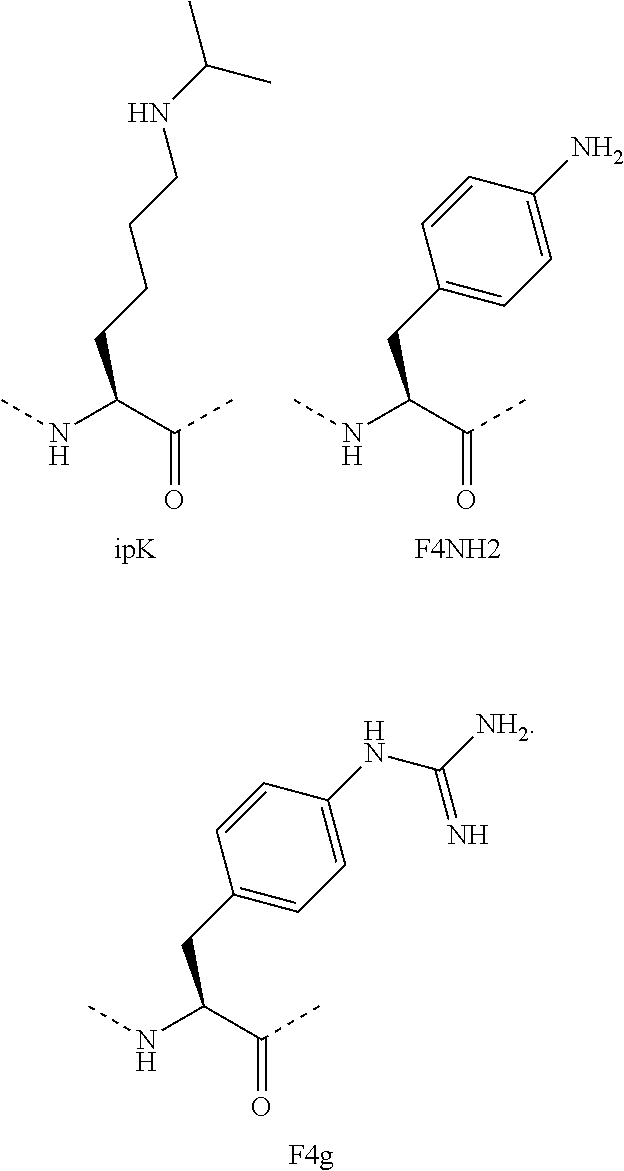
CNC(C(C)=O)CC1=CC=C(NC([NH2])=N)C=C1.[F4g].CNC(C(C)=O)CCCCNC(C)C.CNC(C(C)=O)CC1=CC=C(N)C=C1.[F4NH2]
